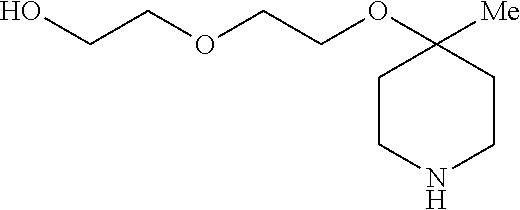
C1CNCCC1([Me])OCCOCCO
